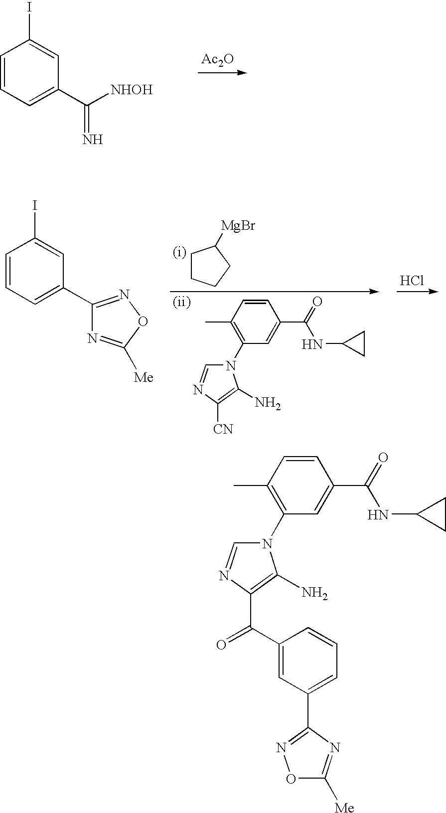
[Ac2O].C1=CC=C(C([NHOH])=N)C=C1I.C1CCCC1[MgBr].C1=CC=C(C2=NOC([Me])=N2)C=C1I.Cl.C1(C)=C(N2C=NC([CN])=C2N)C=C(C(=O)NC2CC2)C=C1.C1(C)=C(N2C=NC(C(C3=CC(C4=NOC([Me])=N4)=CC=C3)=O)=C2N)C=C(C(=O)NC2CC2)C=C1
